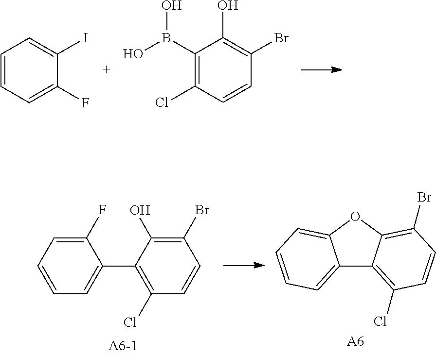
C1(B(O)O)=C(Cl)C=CC(Br)=C1O.C1=CC=C(F)C(I)=C1.C1(F)=CC=CC=C1C1=C(Cl)C=CC(Br)=C1O.[A6].C12=CC=CC=C1OC1=C(Br)C=CC(Cl)=C21
